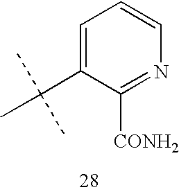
C1=CN=C([CONH2])C(C(C)(C)C)=C1
